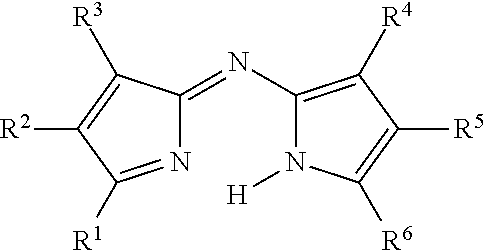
N(C1=C([R4])C([R5])=C([R6])N1[H])=C1N=C([R1])C([R2])=C1[R3]
